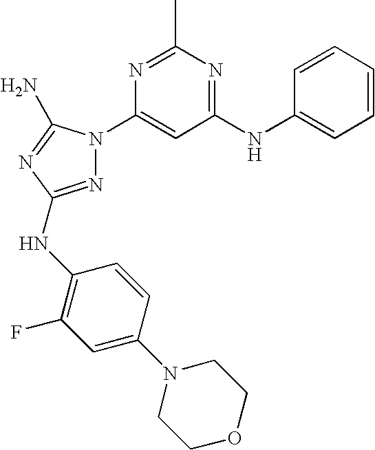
N1=C(NC2=C(F)C=C(N3CCOCC3)C=C2)N=C(N)N1C1=CC(NC2=CC=CC=C2)=NC(C)=N1
